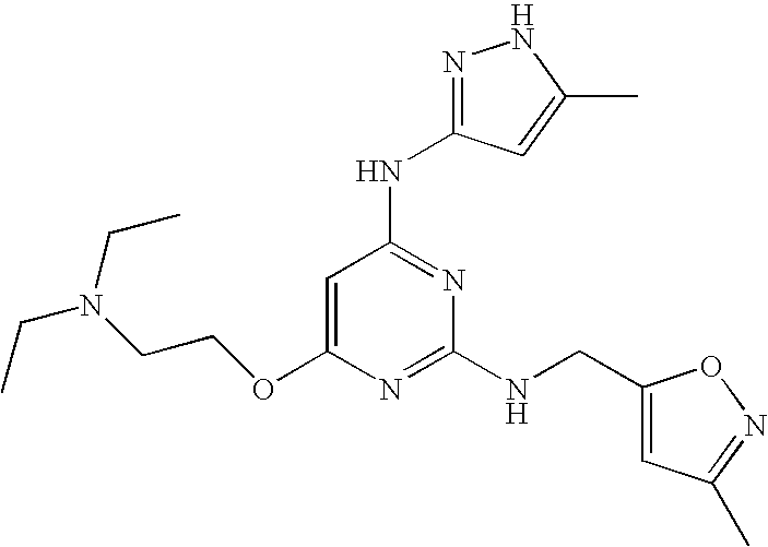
C1=C(OCCN(CC)CC)N=C(NCC2=CC(C)=NO2)N=C1NC1=NNC(C)=C1
